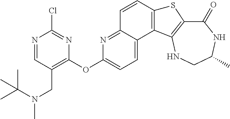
C1(=O)C2=C(NCC(C)N1)C1=C(S2)C=CC2=NC(OC3=C(CN(C)C(C)(C)C)C=NC(Cl)=N3)=CC=C12
